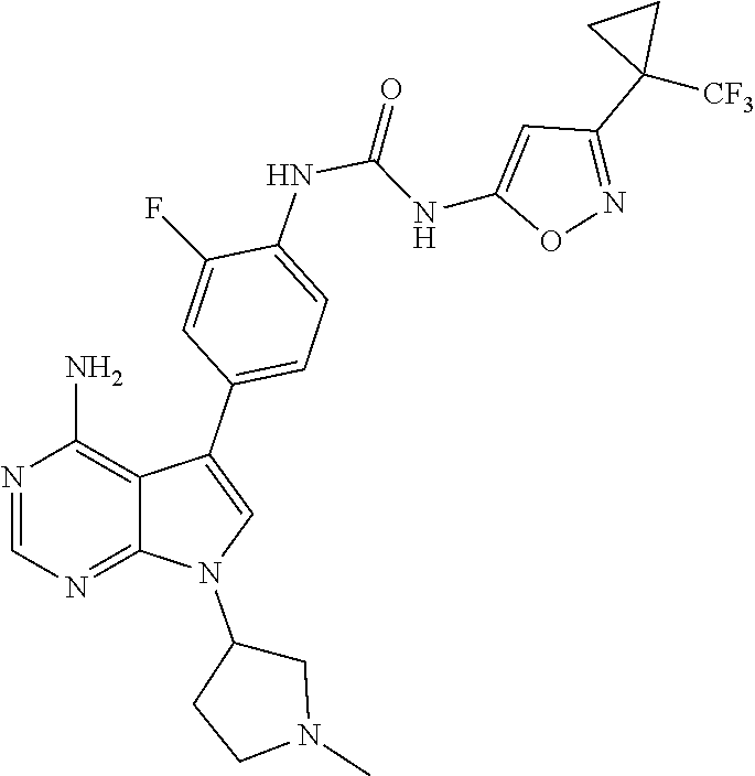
N1=C2N(C3CCN(C)C3)C=C(C3=CC=C(NC(=O)NC4=CC(C5([CF3])CC5)=NO4)C(F)=C3)C2=C(N)N=C1
